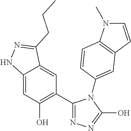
C12=CC(O)=C(C3=NN=C(O)N3C3=CC4=C(N(C)C=C4)C=C3)C=C1C(CCC)=NN2
